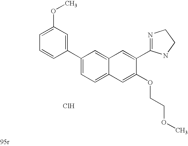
C1=C(C2=NCCN2)C(OCCOC)=CC2=CC=C(C3=CC(OC)=CC=C3)C=C12.Cl
